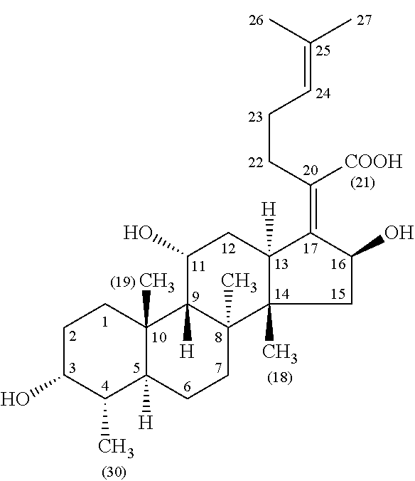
C1C(O)C(C)C2([H])C(C)(C1)C1([H])C(C)(CC2)C2(C)C([H])(CC1O)C(=C([COOH])CCC=C(C)C)C(O)C2
